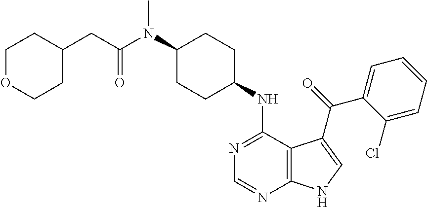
C1(N(C(=O)CC2CCOCC2)C)CCC(NC2=NC=NC3=C2C(C(=O)C2=CC=CC=C2Cl)=CN3)CC1
